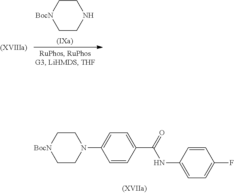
C1C[BocN]CCN1C1=CC=C(C(=O)NC2=CC=C(F)C=C2)C=C1.C1C[BocN]CCN1
